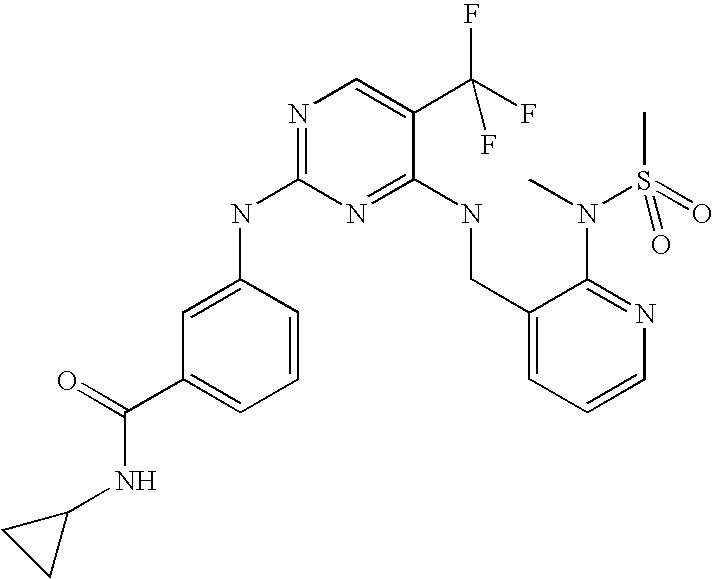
C1=C(NC2=NC=C(C(F)(F)F)C(NCC3=CC=CN=C3N(C)S(C)(=O)=O)=N2)C=CC=C1C(=O)NC1CC1
